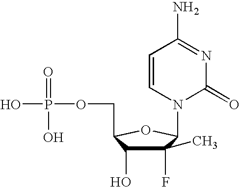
C1(F)(C)C(O)C(COP(O)(=O)O)OC1N1C=CC(N)=NC1=O
